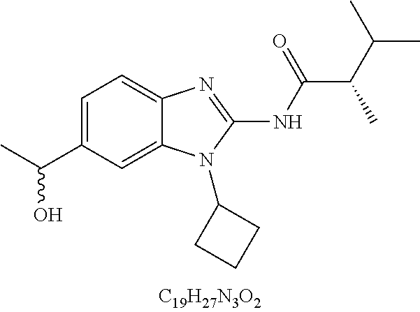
C1=C(C(C)O)C=C2C(=C1)N=C(NC(C(C(C)C)C)=O)N2C1CCC1
